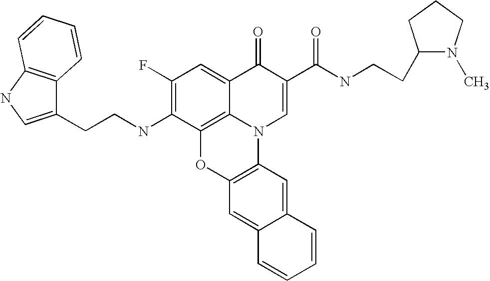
C1(F)=C(NCCC2=CNC3=C2C=CC=C3)C2=C3C(=C1)C(=O)C(C(=O)NCCC1N(C)CCC1)=CN3C1=C(O2)C=C2C(=C1)C=CC=C2
